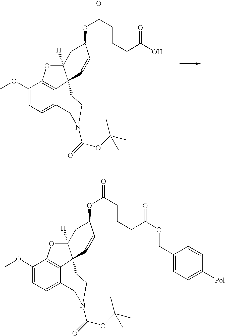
C1(OC)=CC=C2C3=C1OC1([H])C3(C=CC(OC(=O)CCCC(=O)O)C1)CCN(C(=O)OC(C)(C)C)C2.C1(OC)=CC=C2C3=C1OC1([H])C3(C=CC(OC(=O)CCCC(=O)OCC3=CC=C([Pol])C=C3)C1)CCN(C(=O)OC(C)(C)C)C2
